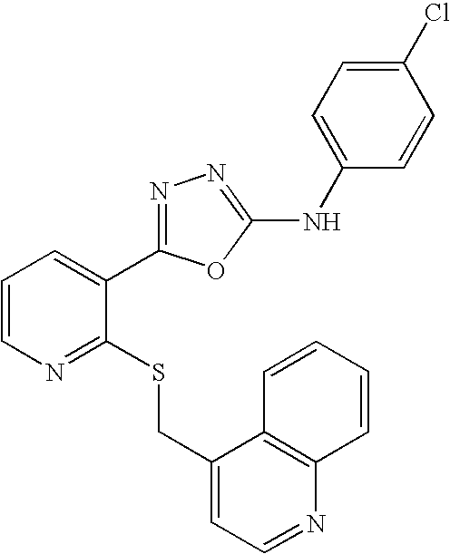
C1(CSC2=NC=CC=C2C2=NN=C(NC3=CC=C(Cl)C=C3)O2)=CC=NC2=C1C=CC=C2
